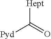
[Hept]C(=O)[Pyd]
